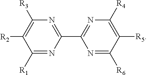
C1([R2])=C([R3])N=C(C2=NC([R4])=C([R5])C([R6])=N2)N=C1[R1]
